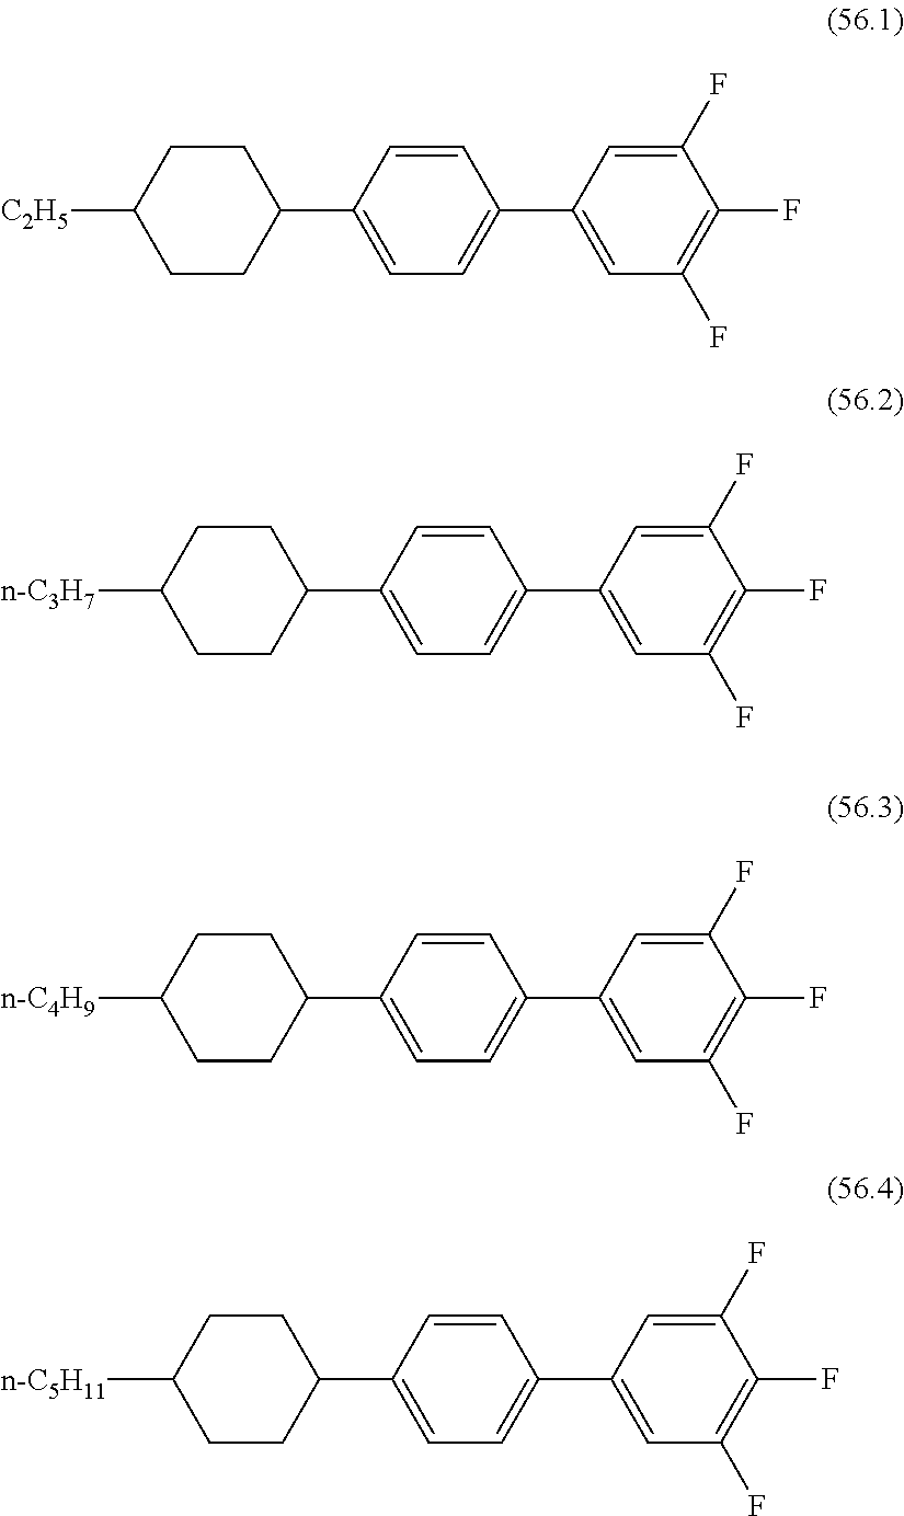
C1CC(C2=CC=C(C3=CC(F)=C(F)C(F)=C3)C=C2)CCC1[C2H5].C1CC(C2=CC=C(C3=CC(F)=C(F)C(F)=C3)C=C2)CCC1[n-C3H7].C1CC(C2=CC=C(C3=CC(F)=C(F)C(F)=C3)C=C2)CCC1[n-C4H9].C1CC(C2=CC=C(C3=CC(F)=C(F)C(F)=C3)C=C2)CCC1[n-C5H11]
